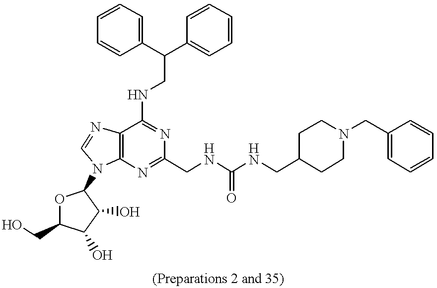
C1(C(C2=CC=CC=C2)CNC2=NC(CNC(NCC3CCN(CC4=CC=CC=C4)CC3)=O)=NC3=C2N=CN3C2OC(CO)C(O)C2O)=CC=CC=C1
